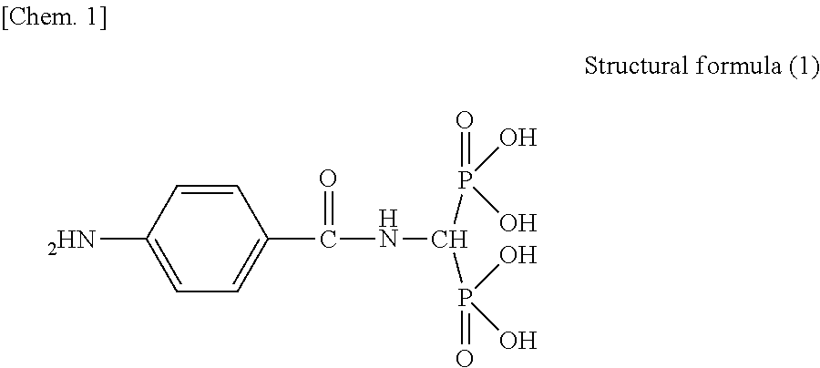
C1=CC([2HN])=CC=C1C(=O)NC(P(=O)(O)O)P(=O)(O)O
